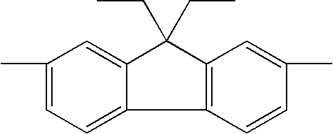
C1(C)=CC=C2C(=C1)C(CC)(CC)C1=C2C=CC(C)=C1
